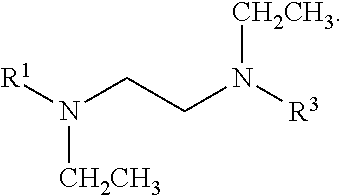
[R1]N(CCN([R3])[CH2CH3])[CH2CH3]
